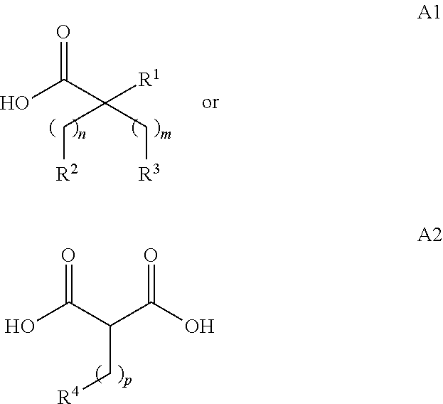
OC(=O)C(C(O)=O)C[R4].OC(C([R1])(C[R3])C[R2])=O
